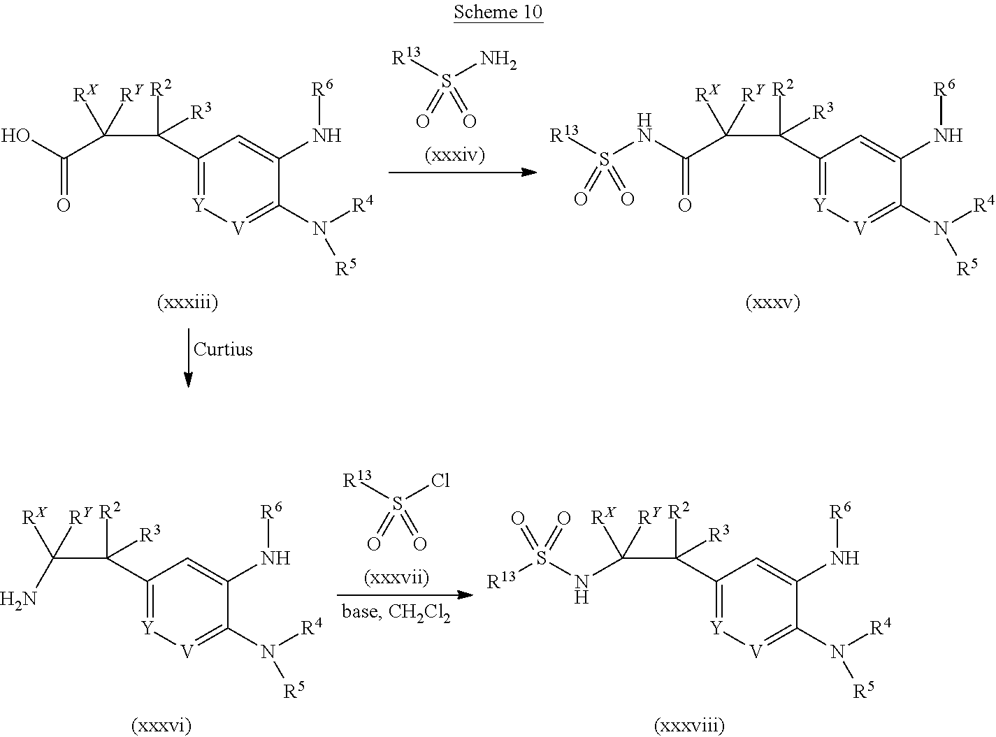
C1(C([R2])(C([RX])([RY])C(O)=O)[R3])=[Y][V]=C(N([R4])[R5])C(N[R6])=C1.C1(C([R2])(C([RX])([RY])C(NS([R13])(=O)=O)=O)[R3])=[Y][V]=C(N([R4])[R5])C(N[R6])=C1.NS([R13])(=O)=O.ClS([R13])(=O)=O.C1(C([R2])(C([RX])([RY])N)[R3])=[Y][V]=C(N([R4])[R5])C(N[R6])=C1.C1(C([R2])(C([RX])([RY])NS([R13])(=O)=O)[R3])=[Y][V]=C(N([R4])[R5])C(N[R6])=C1
